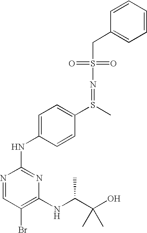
C(S(=O)(=O)N=S(C1=CC=C(NC2=NC(NC(C(O)(C)C)C)=C(Br)C=N2)C=C1)C)C1=CC=CC=C1
